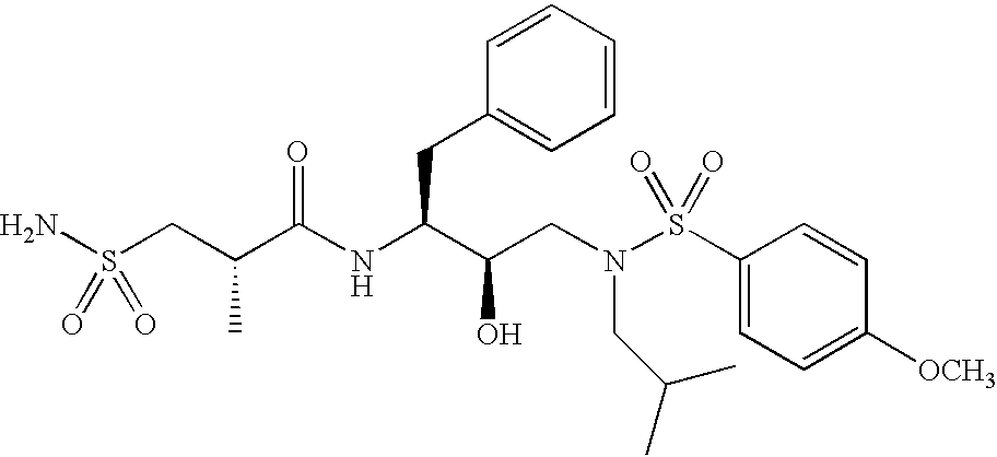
NS(CC(C(NC(C(CN(S(C1=CC=C([OCH3])C=C1)(=O)=O)CC(C)C)O)CC1=CC=CC=C1)=O)C)(=O)=O
